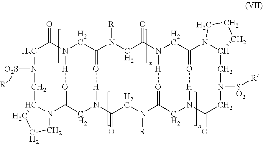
C1C(=O)N2CC3=O[H]N(CC(=O[H]2)N2C(CN1[O2S][R])CCC2)C(=O)CN([R])C1=O[H]N(C(=O)CN3[R])CC2=O[H]N(C1)C(=O)CN([SO2][R])CC1N2CCC1
